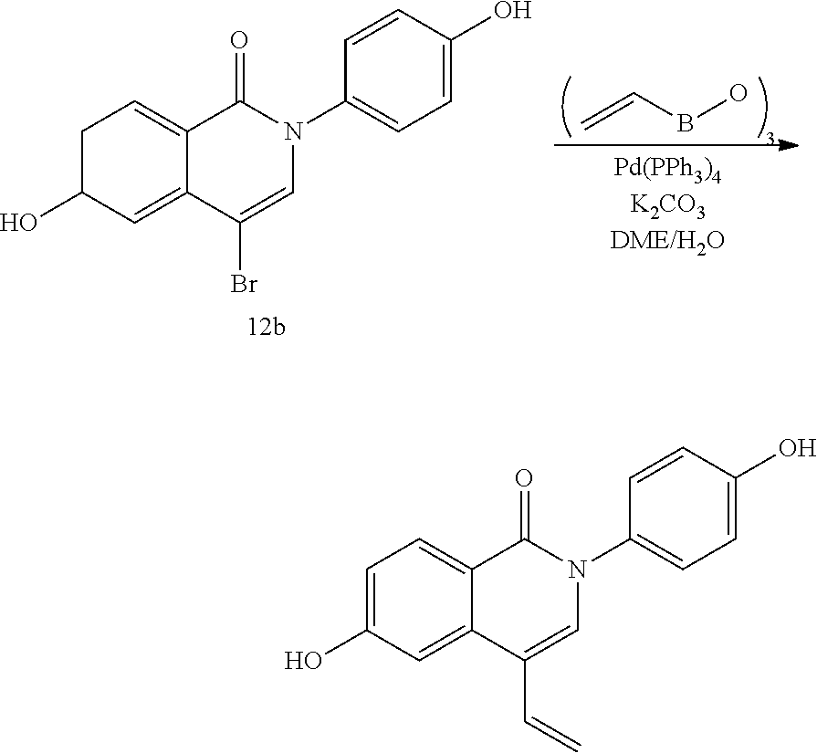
C1=C(O)C=C2C(=C1)C(=O)N(C1=CC=C(O)C=C1)C=C2C=C.C1C(O)C=C2C(=C1)C(=O)N(C1=CC=C(O)C=C1)C=C2Br.C=CBO
